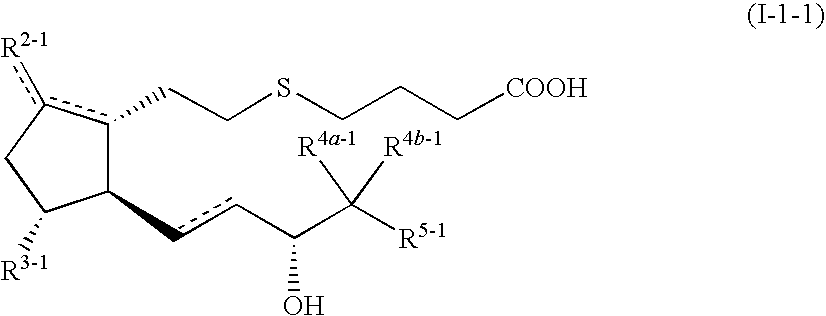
C1(ccC(C([R5-1])([R4a-1])[R4b-1])O)c(CCSCCC[COOH])c([R2-1])CC1[R3-1]
